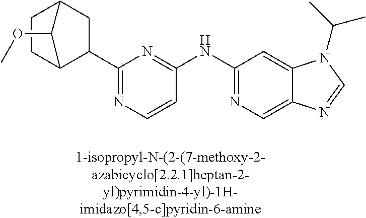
C1=CC(NC2=NC=C3C(=C2)N(C(C)C)C=N3)=NC(C2CC3CCC2C3OC)=N1
